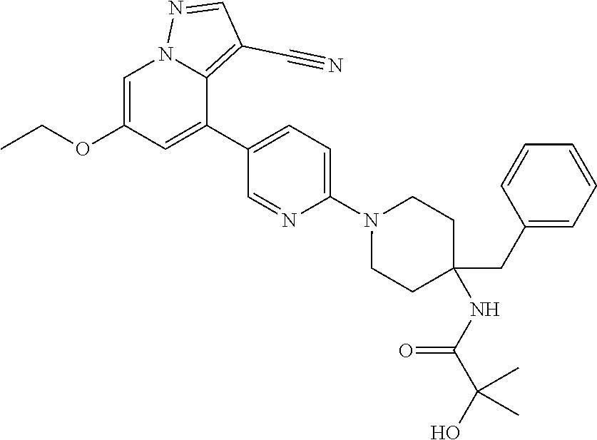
C1=C(OCC)C=C(C2=CC=C(N3CCC(NC(C(O)(C)C)=O)(CC4=CC=CC=C4)CC3)N=C2)C2=C(C#N)C=NN12
